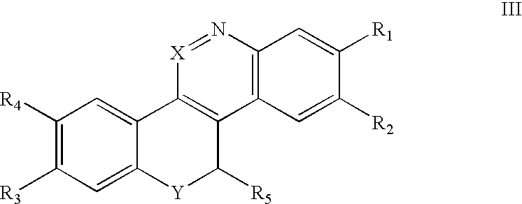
C1([R4])=C([R3])C=C2C(=C1)C1=C(C([R5])[Y]2)C2=C(N=[X]1)C=C([R1])C([R2])=C2
